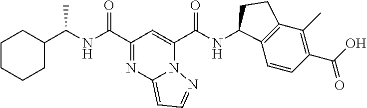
C(C1=NC2=CC=NN2C(C(NC2C3=C(C(C)=C(C(O)=O)C=C3)CC2)=O)=C1)(=O)NC(C1CCCCC1)C
